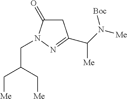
C(CN1C(=O)CC(C(N([Me])[Boc])[Me])=N1)(C[Me])C[Me]
